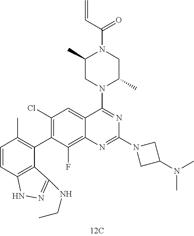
C1(Cl)=C(C2=C(C)C=CC3=C2C(NCC)=NN3)C(F)=C2C(=C1)C(N1C(C)CN(C(C=C)=O)C(C)C1)=NC(N1CC(N(C)C)C1)=N2
